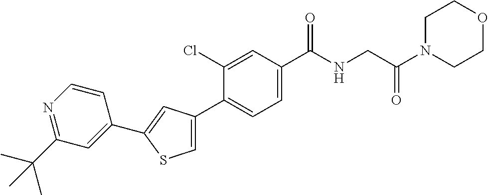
C(CNC(C1=CC=C(C2=CSC(C3=CC(C(C)(C)C)=NC=C3)=C2)C(Cl)=C1)=O)(N1CCOCC1)=O
